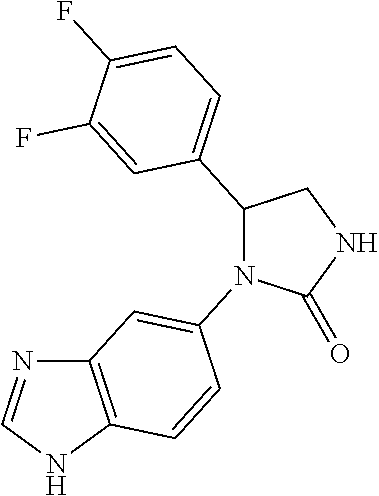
C12=C(NC=N1)C=CC(N1C(=O)NCC1C1=CC=C(F)C(F)=C1)=C2
